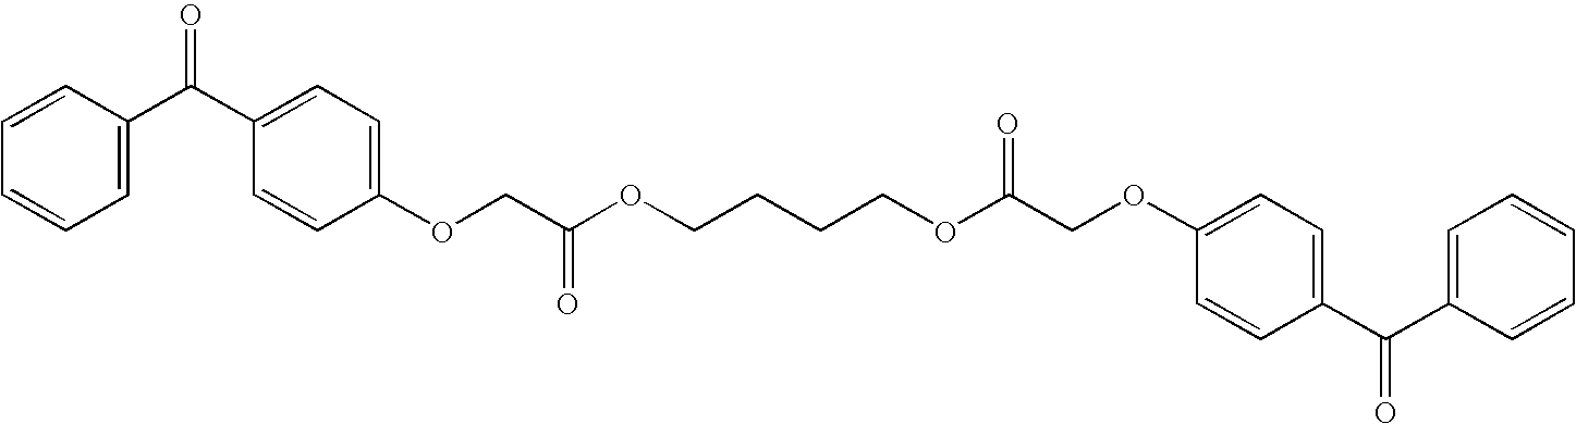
C1=CC(C(C2=CC=C(OCC(=O)OCCCCOC(COC3=CC=C(C(C4=CC=CC=C4)=O)C=C3)=O)C=C2)=O)=CC=C1
